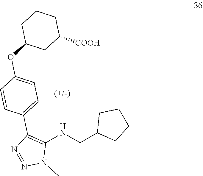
N(CC1CCCC1)C1=C(C2=CC=C(OC3CC([COOH])CCC3)C=C2)N=NN1C
